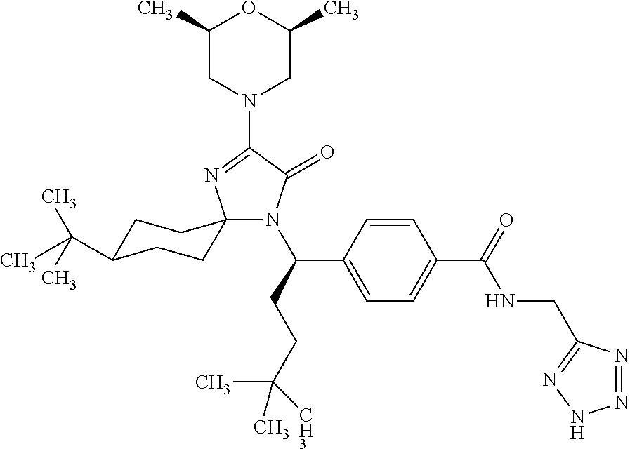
C1C(C(C)(C)C)CCC2(C1)N(C(CCC([CH3])(C)C)C1=CC=C(C(=O)NCC3=NNN=N3)C=C1)C(=O)C(N1CC(C)OC(C)C1)=N2
